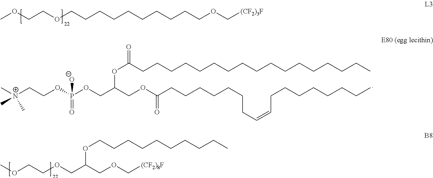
COCCOCCCCCCCCCCOC[(CF2)3F].COCCOCC(COC[(CF2)8F])OCCCCCCCCCC.C[N+](CCOP(OCC(COC(CCCCCCCC=CCCCCCCCC)=O)OC(CCCCCCCCCCCCCCCCC)=O)([O-])=O)(C)C
